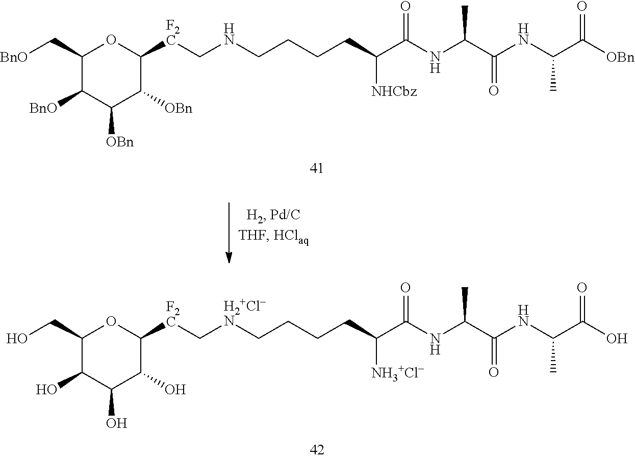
C1(C[BnO])C([BnO])C([OBn])C([OBn])C([F2C]CNCCCCC(C(NC(C(NC(C([OBn])=O)C)=O)C)=O)[NHCbz])O1.C1(CO)C(O)C(O)C(O)C([F2C]C[H2+Cl-N]CCCCC(C(NC(C(NC(C(O)=O)C)=O)C)=O)[NH3+Cl-])O1
